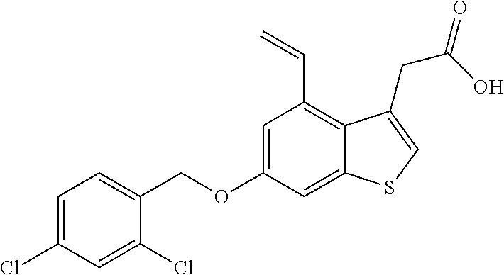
C(OC1=CC(C=C)=C2C(=C1)SC=C2CC(=O)O)C1=CC=C(Cl)C=C1Cl
